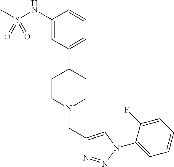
C1(NS(C)(=O)=O)=CC(C2CCN(CC3=CN(C4=CC=CC=C4F)N=N3)CC2)=CC=C1
